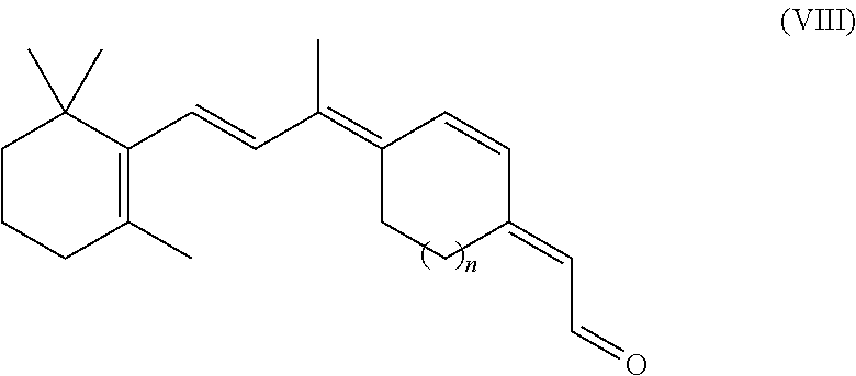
C1CCC(C)=C(C=CC(=C2CCC(=CC=O)C=C2)C)C1(C)C
